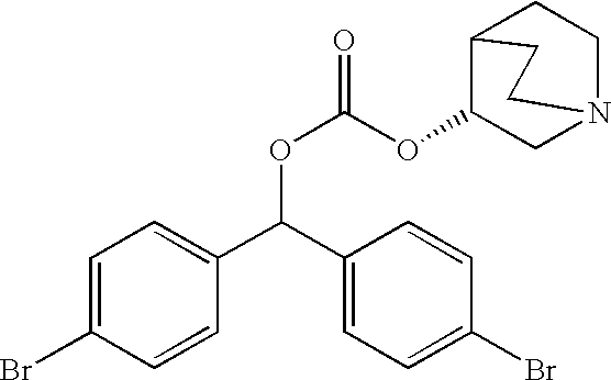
C1=C(Br)C=CC(C(C2=CC=C(Br)C=C2)OC(=O)OC2C3CCN(C2)CC3)=C1
